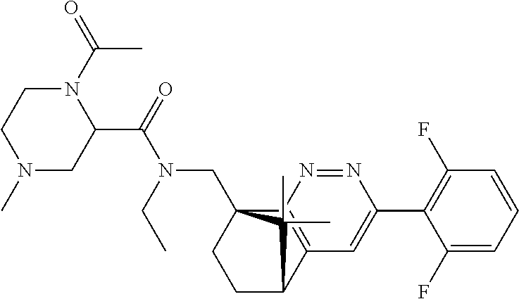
C1(C(=O)N(CC)CC23CCC(C4=C2N=NC(C2=C(F)C=CC=C2F)=C4)C3(C)C)N(C(=O)C)CCN(C)C1
